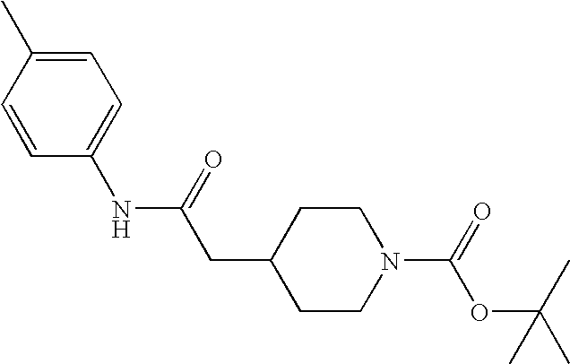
C1=CC(NC(CC2CCN(C(=O)OC(C)(C)C)CC2)=O)=CC=C1C
